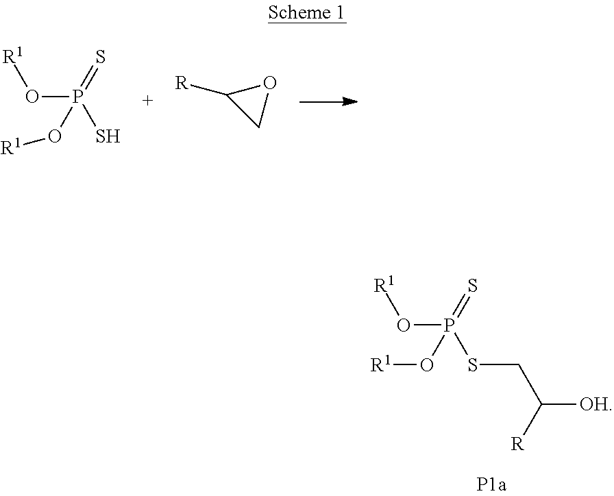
O(P(=S)(S)O[R1])[R1].C1OC1[R].P(=S)(SCC([OH])[R])(O[R1])O[R1]
